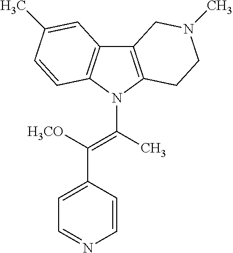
C12=C(N(C(=C(C3=CC=NC=C3)[H3CO])C)C3=C1C=C(C)C=C3)CCN(C)C2
